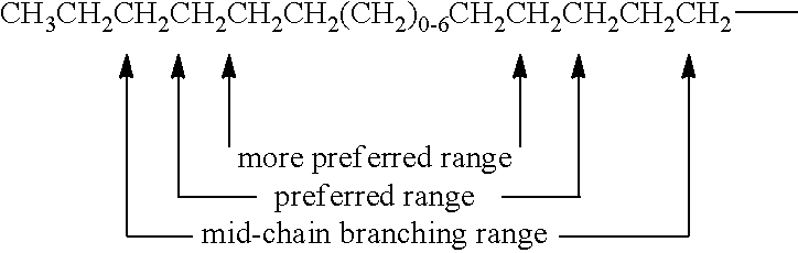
C[CH3CH2CH2CH2CH2CH2(CH2)0-6CH2CH2CH2CH2CH2]
